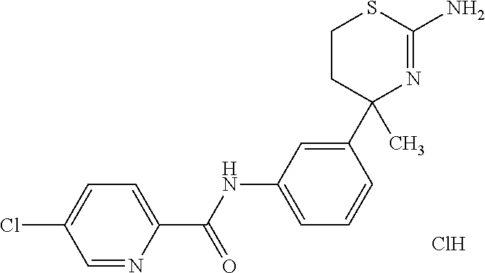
C1=NC(C(NC2=CC=CC(C3(C)N=C(N)SCC3)=C2)=O)=CC=C1Cl.Cl
